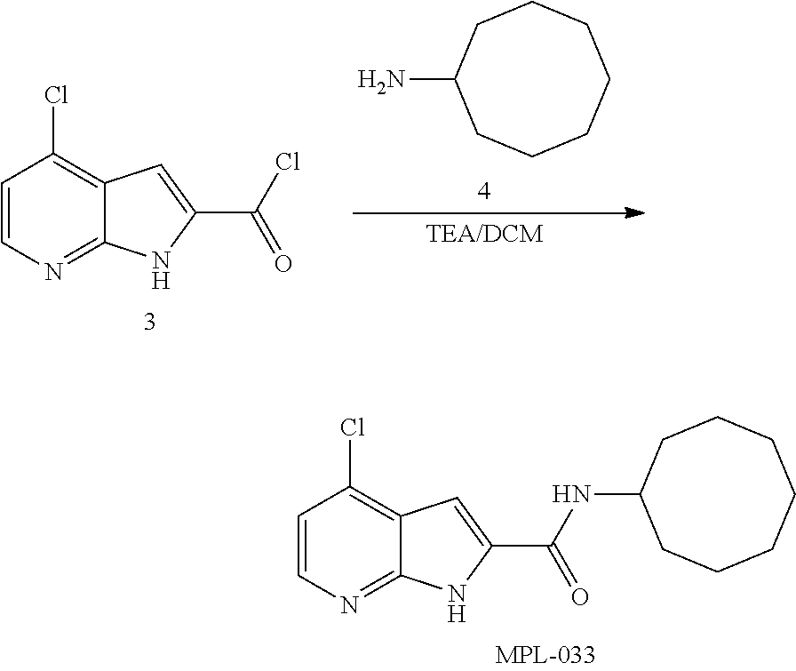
C1(NC(C2=CC3=C(Cl)C=CN=C3N2)=O)CCCCCCC1.C12=NC=CC(Cl)=C1C=C(C(Cl)=O)N2.C1C(N)CCCCCC1
